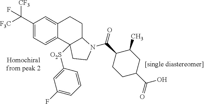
C1(C([F3C])([CF3])F)=CC=C2C(=C1)CCC1C2([O2S]C2=CC(F)=CC=C2)CCN1C(=O)C1CCC(C(O)=O)CC1C
